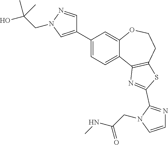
C1=CN(CC(NC)=O)C(C2=NC3=C(CCOC4=CC(C5=CN(CC(O)(C)C)N=C5)=CC=C43)S2)=N1
